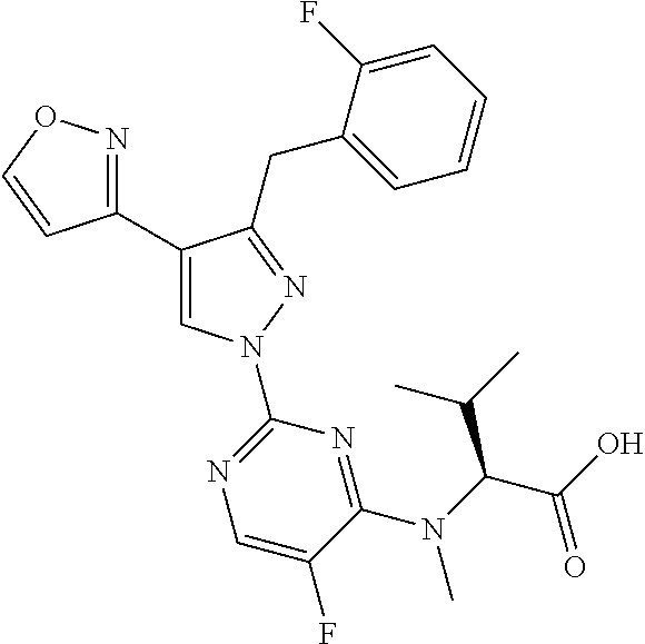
C1(C2=CN(C3=NC=C(F)C(N(C)C(C(=O)O)C(C)C)=N3)N=C2CC2=CC=CC=C2F)=NOC=C1
